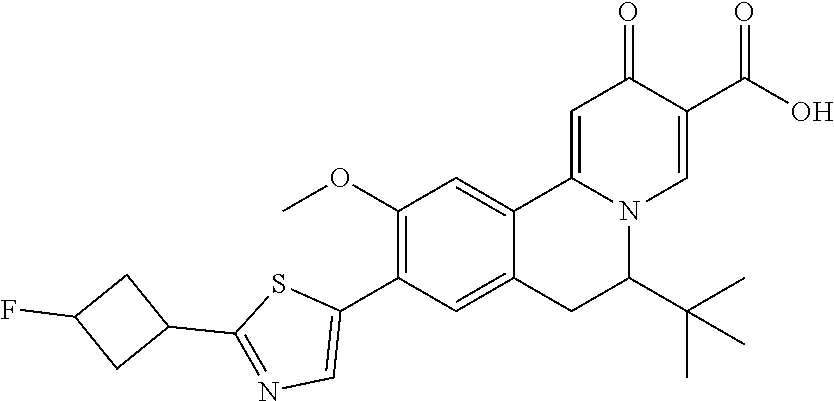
COC1=C(C2=CN=C(C3CC(F)C3)S2)C=C2C(=C1)C1=CC(=O)C(C(=O)O)=CN1C(C(C)(C)C)C2
